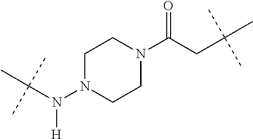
C1N(N([H])C(C)(C)C)CCN(C(=O)CC(C)(C)C)C1
